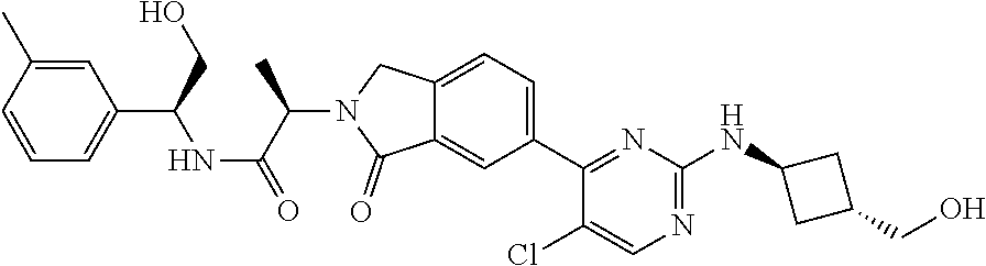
C12=CC(C3=NC(NC4CC(CO)C4)=NC=C3Cl)=CC=C1CN(C(C(NC(C1=CC=CC(C)=C1)CO)=O)C)C2=O
